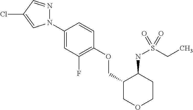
N1(C2=CC(F)=C(OCC3COCCC3NS(CC)(=O)=O)C=C2)N=CC(Cl)=C1
